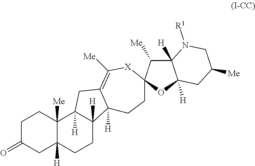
C1C(=O)CC2([H])C([Me])(C1)C1([H])C([H])(CC2)C2([H])C(=C([Me])[X]C3(C([Me])C4([H])C([H])(O3)CC([Me])CN4[R1])CC2)C1
